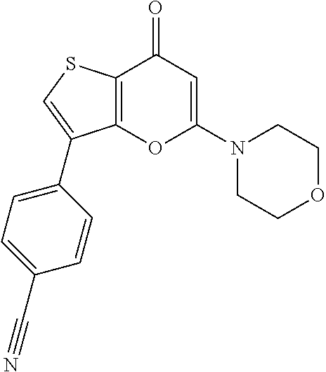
C12=C(SC=C1C1=CC=C(C#N)C=C1)C(=O)C=C(N1CCOCC1)O2
